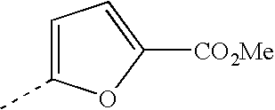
C1(C)=CC=C([CO2Me])O1
